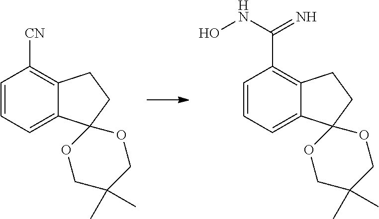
C1=CC=C2C(=C1C(NO)=N)CCC21OCC(C)(C)CO1.C1=CC=C2C(=C1[CN])CCC21OCC(C)(C)CO1
